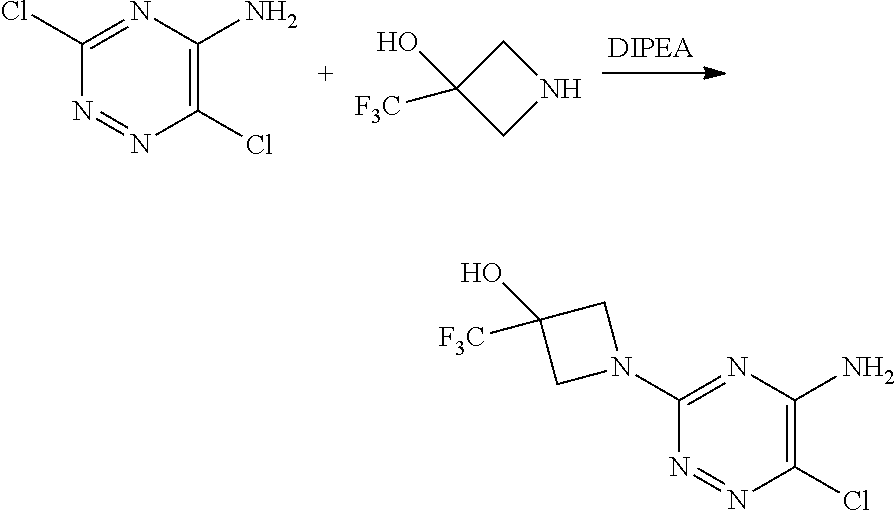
C1(Cl)=NC(N)=C(Cl)N=N1.C1C([F3C])(O)CN1.C1(N2CC([F3C])(O)C2)=NC(N)=C(Cl)N=N1
